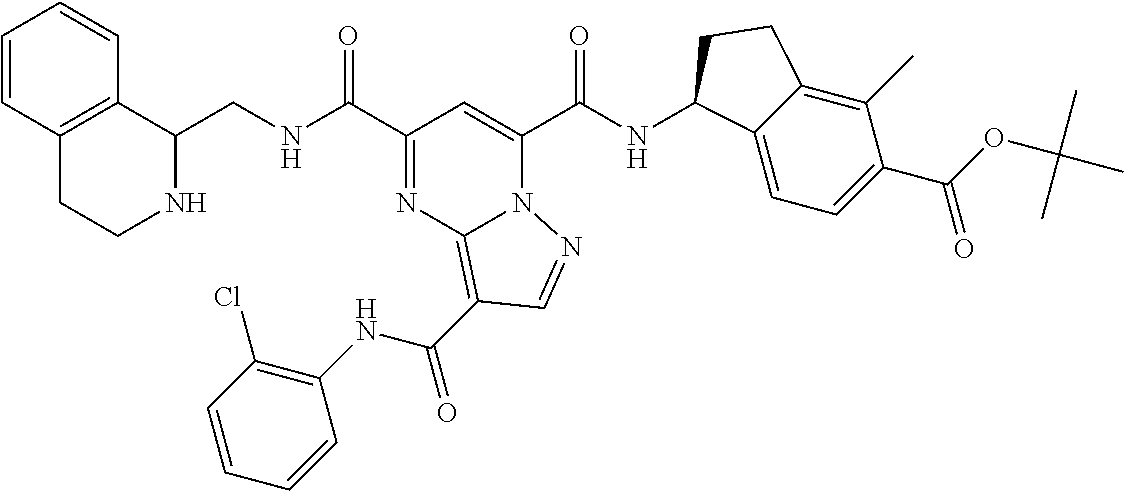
C(NC(C1=NC2=C(C(NC3=C(Cl)C=CC=C3)=O)C=NN2C(C(NC2C3=CC=C(C(=O)OC(C)(C)C)C(C)=C3CC2)=O)=C1)=O)C1C2=C(CCN1)C=CC=C2
